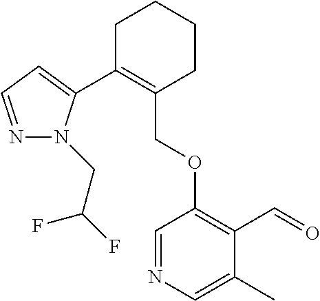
C1C(C2=CC=NN2CC(F)F)=C(COC2=C(C=O)C(C)=CN=C2)CCC1
